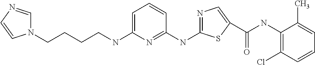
C(NC1=C(Cl)C=CC=C1C)(C1=CN=C(NC2=NC(NCCCCN3C=NC=C3)=CC=C2)S1)=O
